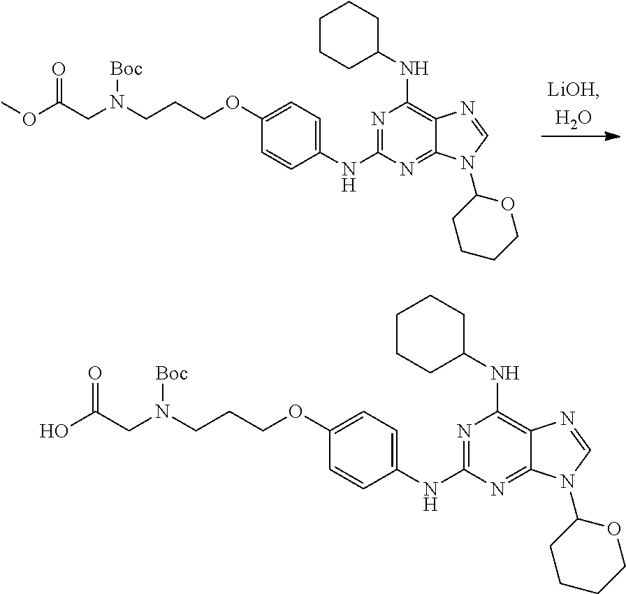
N1=C(NC2=CC=C(OCCCN(CC(OC)=O)[Boc])C=C2)N=C2C(=C1NC1CCCCC1)N=CN2C1CCCCO1.N1=C(NC2=CC=C(OCCCN(CC(O)=O)[Boc])C=C2)N=C2C(=C1NC1CCCCC1)N=CN2C1CCCCO1
